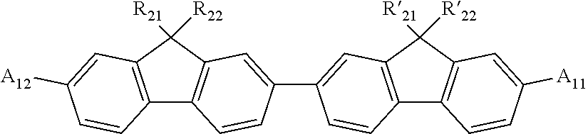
C12=C(C([R21])([R22])C3=C1C=CC(C1=CC4=C(C5=C(C4([R21])[R22])C=C([A11])C=C5)C=C1)=C3)C=C([A12])C=C2
